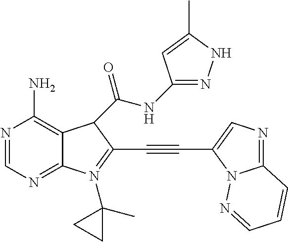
N1=CN=C2C(=C1N)C(C(NC1=NNC(C)=C1)=O)C(C#CC1=CN=C3N1N=CC=C3)=N2C1(C)CC1
